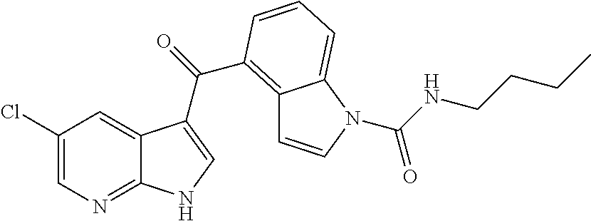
C12=C(C(=O)C3=CNC4=NC=C(Cl)C=C43)C=CC=C1N(C(NCCCC)=O)C=C2
